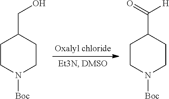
C1CN([Boc])CCC1CO.C1CN([Boc])CCC1C([H])=O
